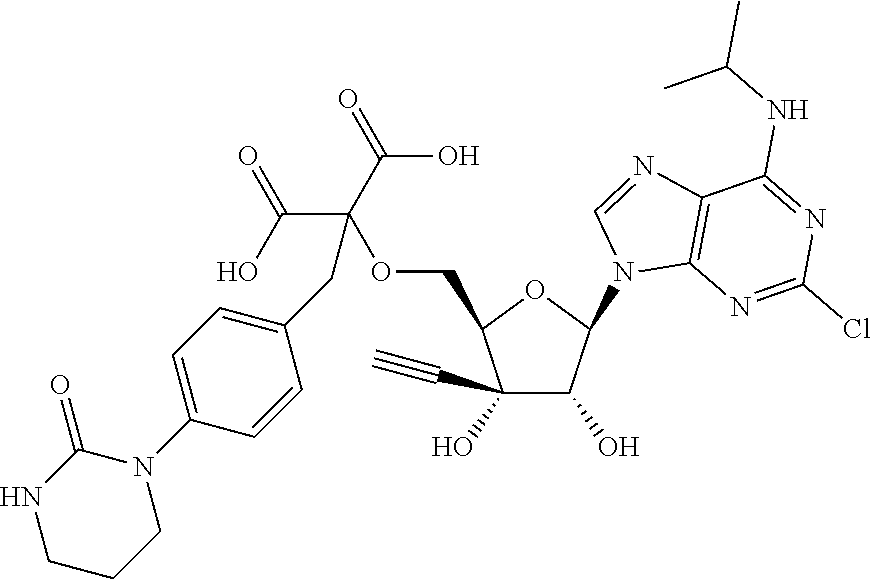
C1(O)(C#C)C(O)C(N2C3=C(N=C2)C(NC(C)C)=NC(Cl)=N3)OC1COC(C(=O)O)(C(=O)O)CC1=CC=C(N2C(=O)NCCC2)C=C1
